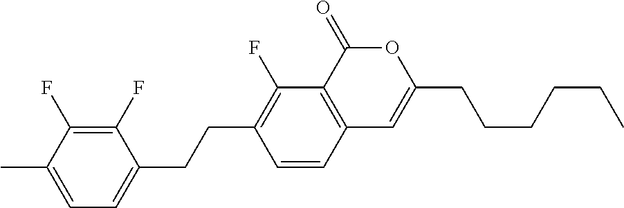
C12=C(C(=O)OC(CCCCCC)=C1)C(F)=C(CCC1=CC=C(C)C(F)=C1F)C=C2
